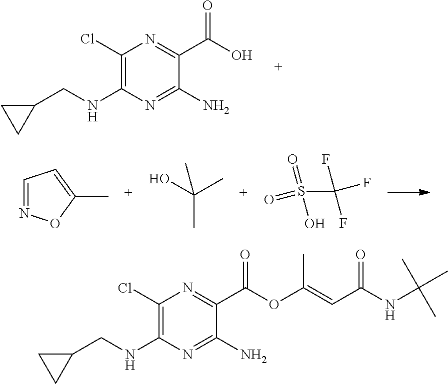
C1=NOC(C)=C1.C(C)(O)(C)C.S(=O)(=O)(O)C(F)(F)F.C1(Cl)=C(NCC2CC2)N=C(N)C(C(O)=O)=N1.C1(Cl)=C(NCC2CC2)N=C(N)C(C(OC(=CC(NC(C)(C)C)=O)C)=O)=N1
